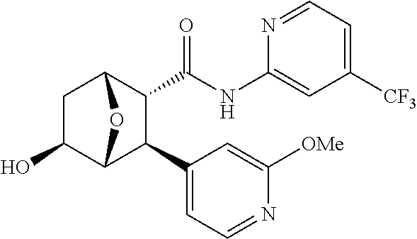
C1(O)C2C(C3=CC=NC([OMe])=C3)C(C(NC3=CC([CF3])=CC=N3)=O)C(C1)O2
